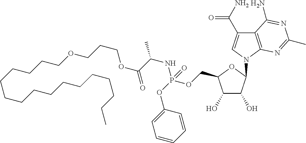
C12=C(N(C3C(O)C(O)C(COP(OC4=CC=CC=C4)(=O)NC(C)C(=O)OCCCOCCCCCCCCCCCCCCCC)O3)C=C1C(N)=O)N=C(C)N=C2N
